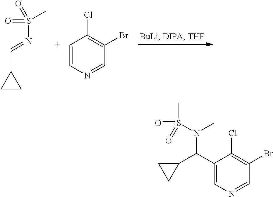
C1CC1C=NS(=O)(=O)C.C1=CN=CC(Br)=C1Cl.C1(C(C2CC2)N(S(C)(=O)=O)C)=CN=CC(Br)=C1Cl
